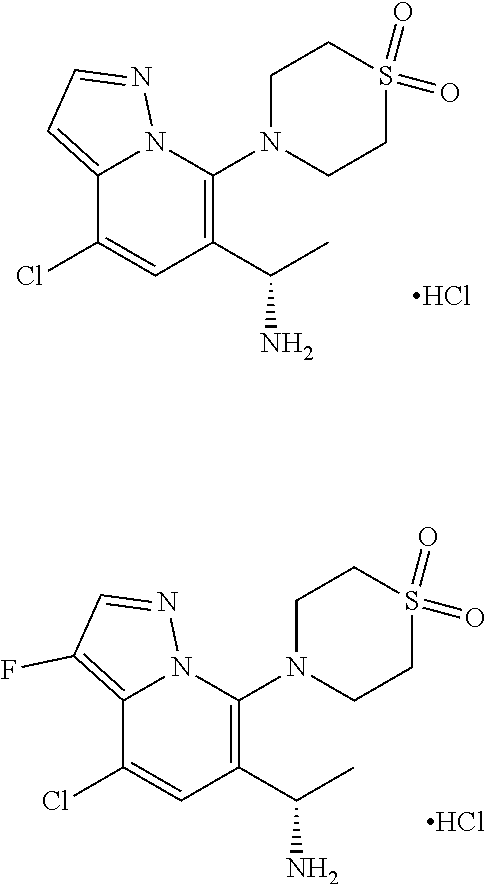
C1(C(C)N)=C(N2CCS(=O)(=O)CC2)N2C(=CC=N2)C(Cl)=C1.Cl.C1(C(C)N)=C(N2CCS(=O)(=O)CC2)N2C(=C(F)C=N2)C(Cl)=C1.Cl
